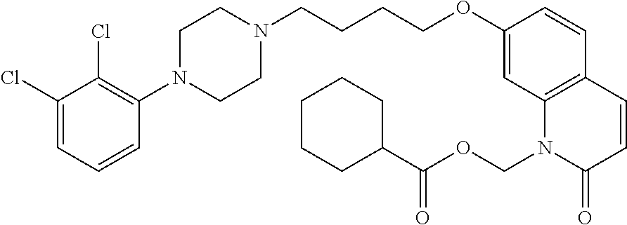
C1(Cl)=CC=CC(N2CCN(CCCCOC3=CC4=C(C=C3)C=CC(=O)N4COC(=O)C3CCCCC3)CC2)=C1Cl
